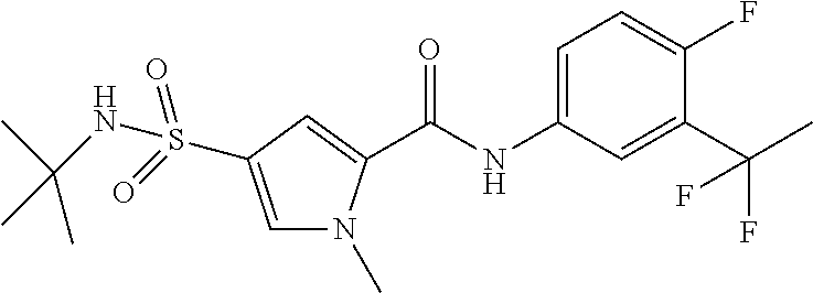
C1=C(S(NC(C)(C)C)(=O)=O)C=C(C(NC2=CC=C(F)C(C(C)(F)F)=C2)=O)N1C
